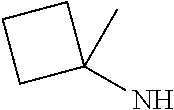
C1C(N)(C)CC1
